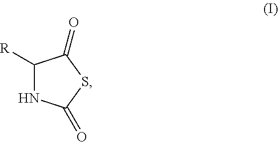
C1([R])NC(=O)SC1=O
